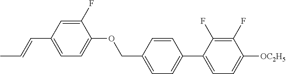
C1(F)=CC(C=CC)=CC=C1OCC1=CC=C(C2=CC=C([OC2H5])C(F)=C2F)C=C1
